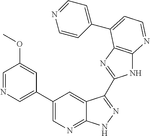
C1(C2=CN=C3C(=C2)C(C2=NC4=C(N2)N=CC=C4C2=CC=NC=C2)=NN3)=CN=CC(OC)=C1
